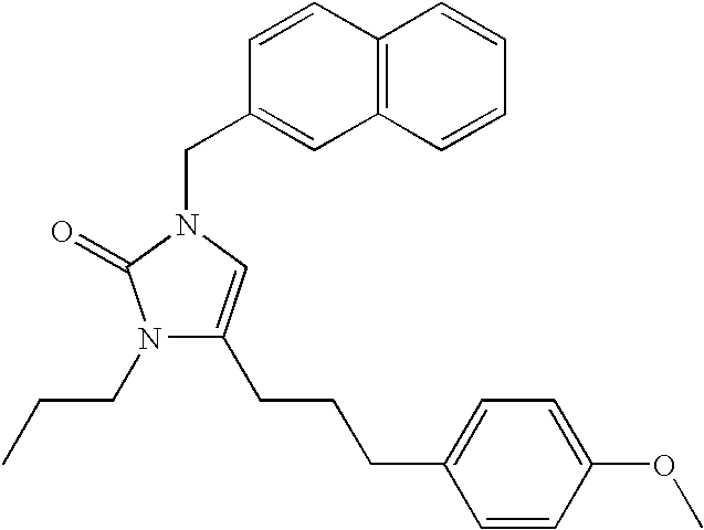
N1(CCC)C(CCCC2=CC=C(OC)C=C2)=CN(CC2=CC3=C(C=C2)C=CC=C3)C1=O
